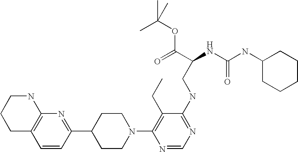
C1=CC(C2CCN(C3=C(CC)C(NCC(NC(NC4CCCCC4)=O)C(=O)OC(C)(C)C)=NC=N3)CC2)=NC2=C1CCCN2
